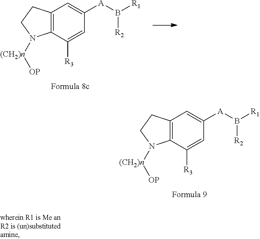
C1=C([R3])C2=C(C=C1[A]B([R1])[R2])CCN2[(CH2)n][OP].C1=C([R3])C2=C(C=C1[A]B([R1])[R2])CCN2[(CH2)n][OP]
